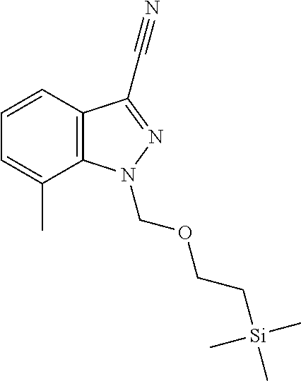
C1=CC2=C(C(C)=C1)N(COCC[Si](C)(C)C)N=C2C#N
